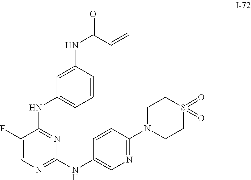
C1(F)=CN=C(NC2=CN=C(N3CCS(=O)(=O)CC3)C=C2)N=C1NC1=CC=CC(NC(=O)C=C)=C1
